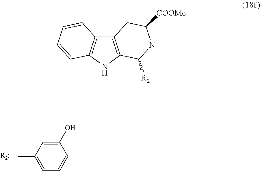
CC1=CC=CC(O)=C1.C12=C(NC3=C1C=CC=C3)C([R2])NC([COOMe])C2
